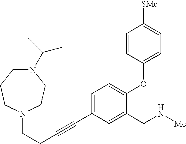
N1(CCC#CC2=CC=C(OC3=CC=C([SMe])C=C3)C(CN[Me])=C2)CCN(C(C)C)CCC1
